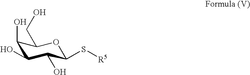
C1(O)C(O)C(O)C(S[R5])OC1CO
